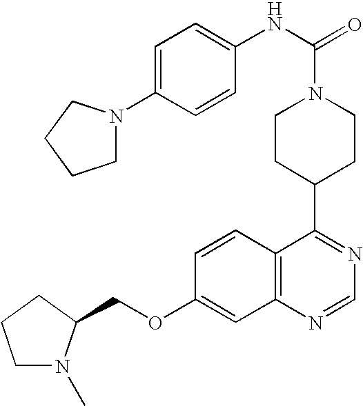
C1CC(C2=NC=NC3=C2C=CC(OCC2N(C)CCC2)=C3)CCN1C(=O)NC1=CC=C(N2CCCC2)C=C1
